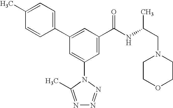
C1(C2=CC(C(NC(CN3CCOCC3)C)=O)=CC(N3C(C)=NN=N3)=C2)=CC=C(C)C=C1
